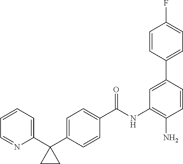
C1(C2(C3=CC=C(C(NC4=C(N)C=CC(C5=CC=C(F)C=C5)=C4)=O)C=C3)CC2)=CC=CC=N1
